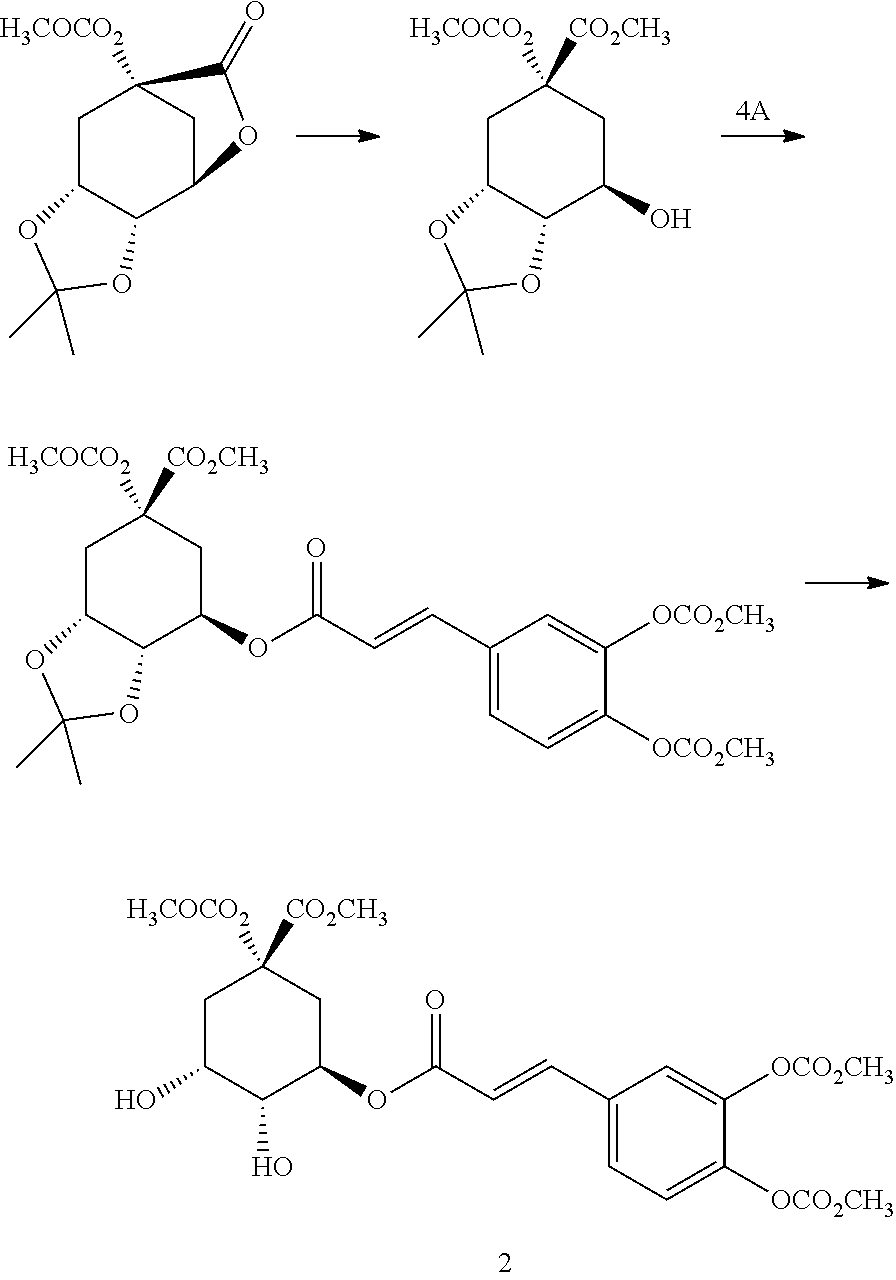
C1C2C(C3CC1([H3COCO2])C(=O)O3)OC(C)(C)O2.C1C2C(C(O)CC1([H3COCO2])[CO2CH3])OC(C)(C)O2.C1C2C(C(OC(C=CC3=CC=C([OCO2CH3])C([OCO2CH3])=C3)=O)CC1([H3COCO2])[CO2CH3])OC(C)(C)O2.C1C(O)C(O)C(OC(C=CC2=CC=C([OCO2CH3])C([OCO2CH3])=C2)=O)CC1([H3COCO2])[CO2CH3]
